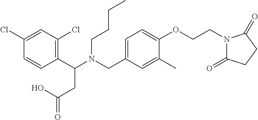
C1(C(N(CC2=CC=C(OCCN3C(=O)CCC3=O)C(C)=C2)CCCC)CC(=O)O)=C(Cl)C=C(Cl)C=C1
